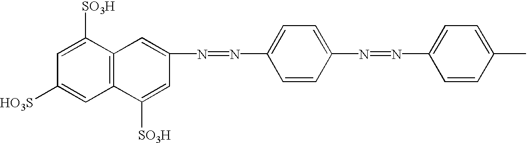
C1([HO3S])=CC2=C(C([SO3H])=C1)C=C(N=NC1=CC=C(N=NC3=CC=C(C)C=C3)C=C1)C=C2[SO3H]
